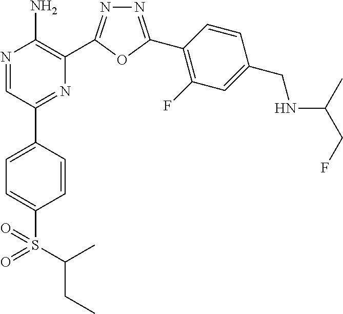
N1=C(C2=C(F)C=C(CNC(C)CF)C=C2)OC(C2=C(N)N=CC(C3=CC=C(S(=O)(=O)C(CC)C)C=C3)=N2)=N1
